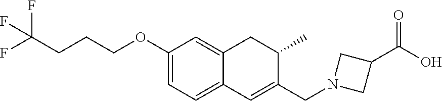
C1(OCCCC(F)(F)F)=CC=C2C(=C1)CC(C)C(CN1CC(C(O)=O)C1)=C2
